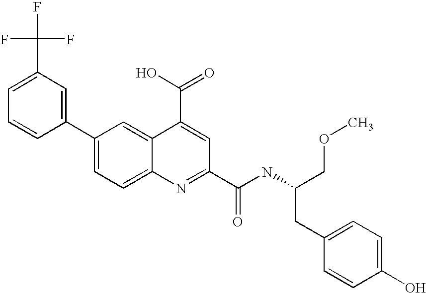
C1(C(F)(F)F)=CC=CC(C2=CC=C3C(=C2)C(C(O)=O)=CC(C(NC(COC)CC2=CC=C(O)C=C2)=O)=N3)=C1
